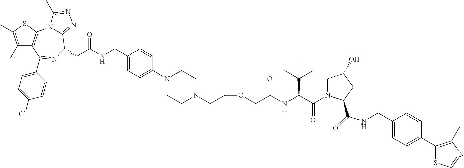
C1(C)=C(C)SC2=C1C(C1=CC=C(Cl)C=C1)=NC(CC(NCC1=CC=C(N3CCN(CCOCC(NC(C(=O)N4CC(O)CC4C(NCC4=CC=C(C5=C(C)N=CS5)C=C4)=O)C(C)(C)C)=O)CC3)C=C1)=O)C1=NN=C(C)N21
